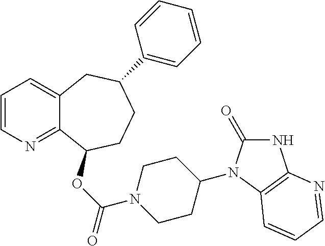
C1=CN=C2C(=C1)CC(C1=CC=CC=C1)CCC2OC(=O)N1CCC(N2C(=O)NC3=C2C=CC=N3)CC1
